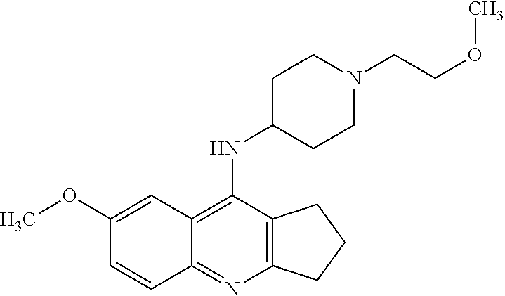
C12=C(C(NC3CCN(CCOC)CC3)=C3C(=N1)C=CC(OC)=C3)CCC2
